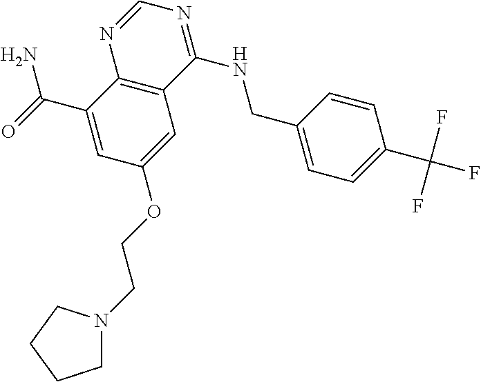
C1(C(=O)N)=CC(OCCN2CCCC2)=CC2=C1N=CN=C2NCC1=CC=C(C(F)(F)F)C=C1
